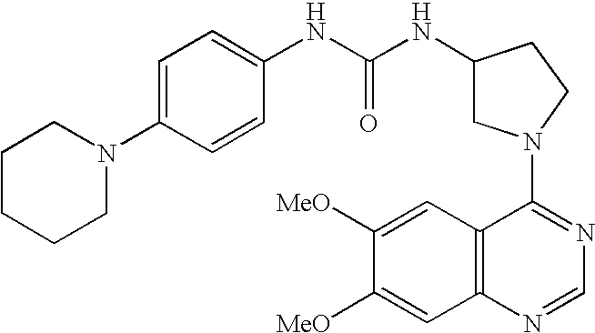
C1(N2CC(NC(NC3=CC=C(N4CCCCC4)C=C3)=O)CC2)=NC=NC2=C1C=C([MeO])C([MeO])=C2
